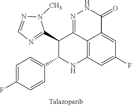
C1=C(F)C=CC(C2NC3=C4C(=NNC(=O)C4=CC(F)=C3)C2C2=NC=NN2C)=C1
